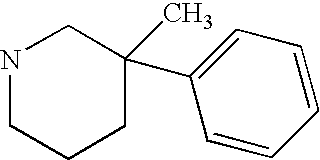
N1CCCC(C)(C2=CC=CC=C2)C1
